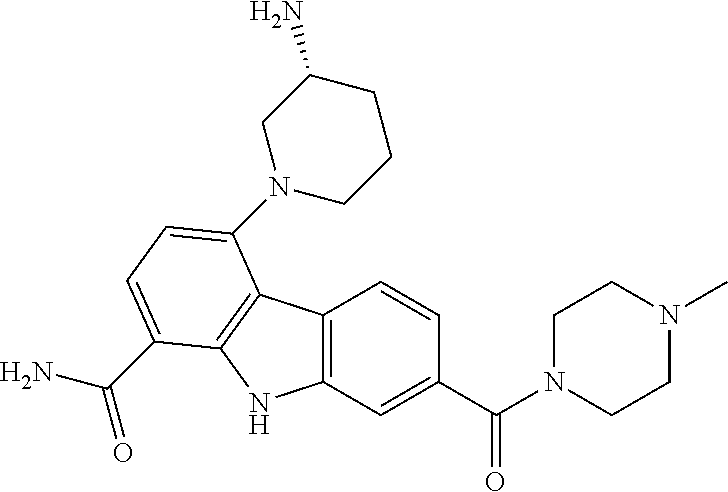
C12=C(C=C(C(N3CCN(C)CC3)=O)C=C1)NC1=C2C(N2CCCC(N)C2)=CC=C1C(N)=O
